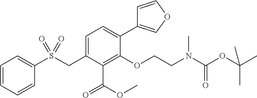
C1=CC=CC(S(CC2=CC=C(C3=COC=C3)C(OCCN(C(OC(C)(C)C)=O)C)=C2C(=O)OC)(=O)=O)=C1
